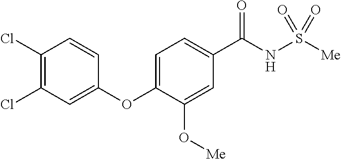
C1(Cl)=C(Cl)C=C(OC2=CC=C(C(NS([Me])(=O)=O)=O)C=C2O[Me])C=C1
